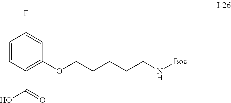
C1=CC(C(O)=O)=C(OCCCCCN[Boc])C=C1F
